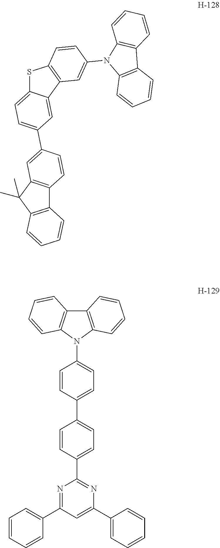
C12=C(N(C3=CC4=C(C=C3)SC3=CC=C(C5=CC6=C(C=C5)C5=C(C6(C)C)C=CC=C5)C=C43)C3=C1C=CC=C3)C=CC=C2.C12=C(N(C3=CC=C(C4=CC=C(C5=NC(C6=CC=CC=C6)=CC(C6=CC=CC=C6)=N5)C=C4)C=C3)C3=C1C=CC=C3)C=CC=C2
